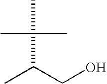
CC(CO)C(C)(C)C
